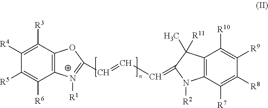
C1([R5])=C([R6])C2=C(C([R3])=C1[R4])OC(C=CC=C1N([R2])C3=C(C([R10])=C([R9])C([R8])=C3[R7])C1(C)[R11])=[N+]2[R1]
